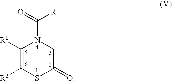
C1([R1])=C([R2])SC(=O)CN1C(=O)[R]
